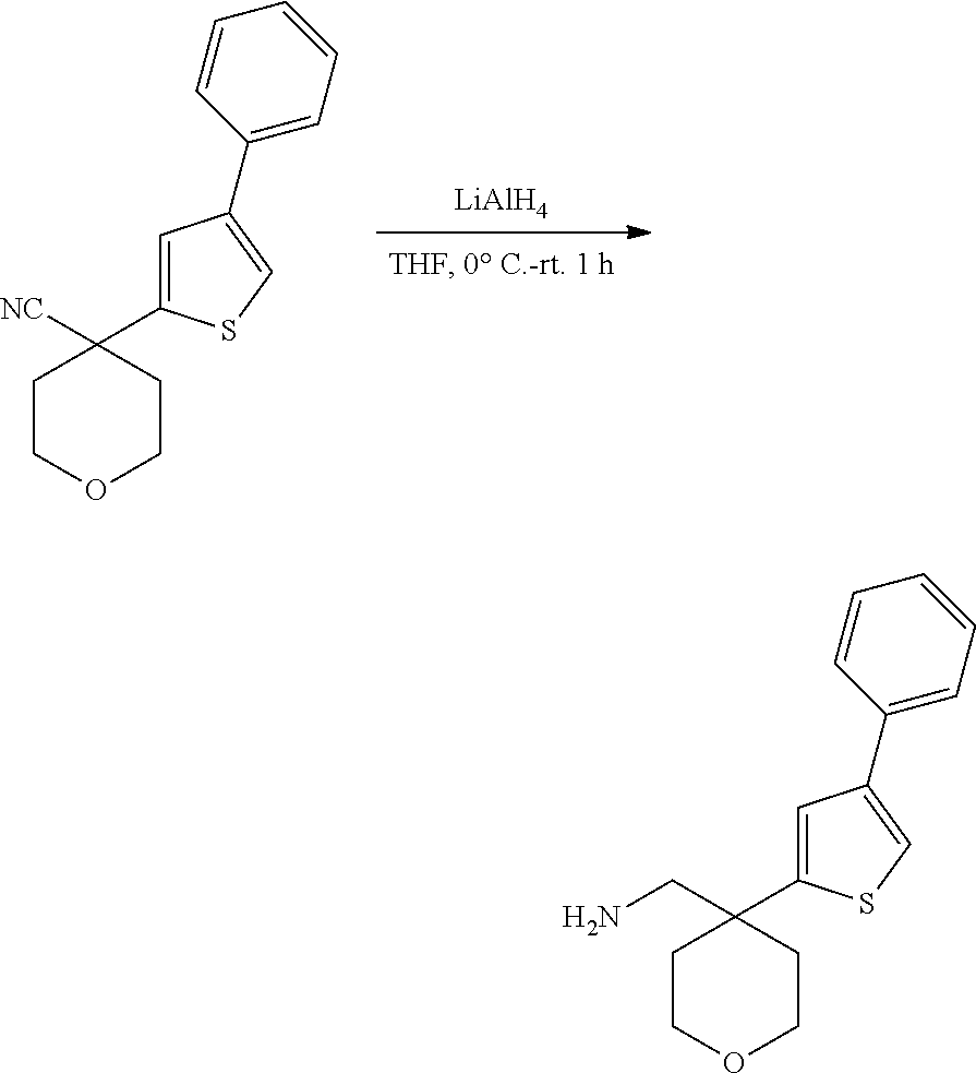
[LiAlH4].C1(C2([NC])CCOCC2)=CC(C2=CC=CC=C2)=CS1.C1(C2(CN)CCOCC2)=CC(C2=CC=CC=C2)=CS1
